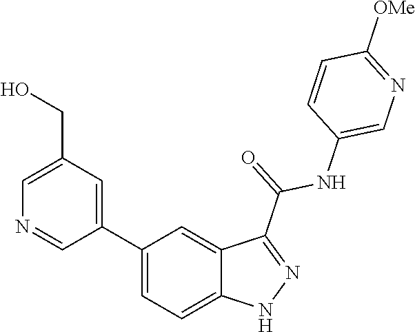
C1(C2=CC(CO)=CN=C2)=CC=C2C(=C1)C(C(=O)NC1=CN=C([OMe])C=C1)=NN2
